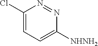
C1(Cl)=CC=C([NHNH2])N=N1
